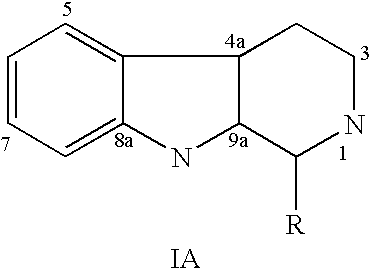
C1=CC=C2C(=C1)C1C(N2)C([R])NCC1.[IA]
